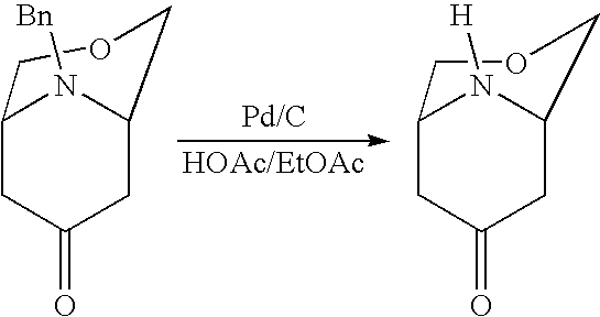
C1C2COCC(CC1=O)N2[Bn].C1C2COCC(CC1=O)N2[H]
